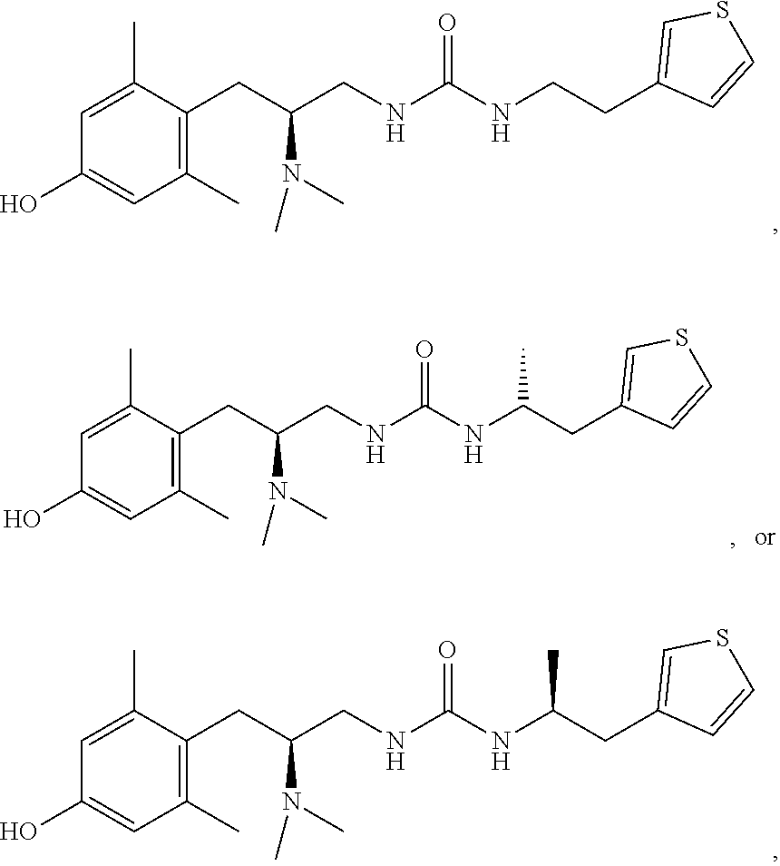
C1(O)=CC(C)=C(CC(CNC(NCCC2=CSC=C2)=O)N(C)C)C(C)=C1.C1(O)=CC(C)=C(CC(CNC(NC(CC2=CSC=C2)C)=O)N(C)C)C(C)=C1.C1(O)=CC(C)=C(CC(CNC(NC(CC2=CSC=C2)C)=O)N(C)C)C(C)=C1
